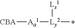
[CBA][Aa1][Ly2](C)[Ls1]
